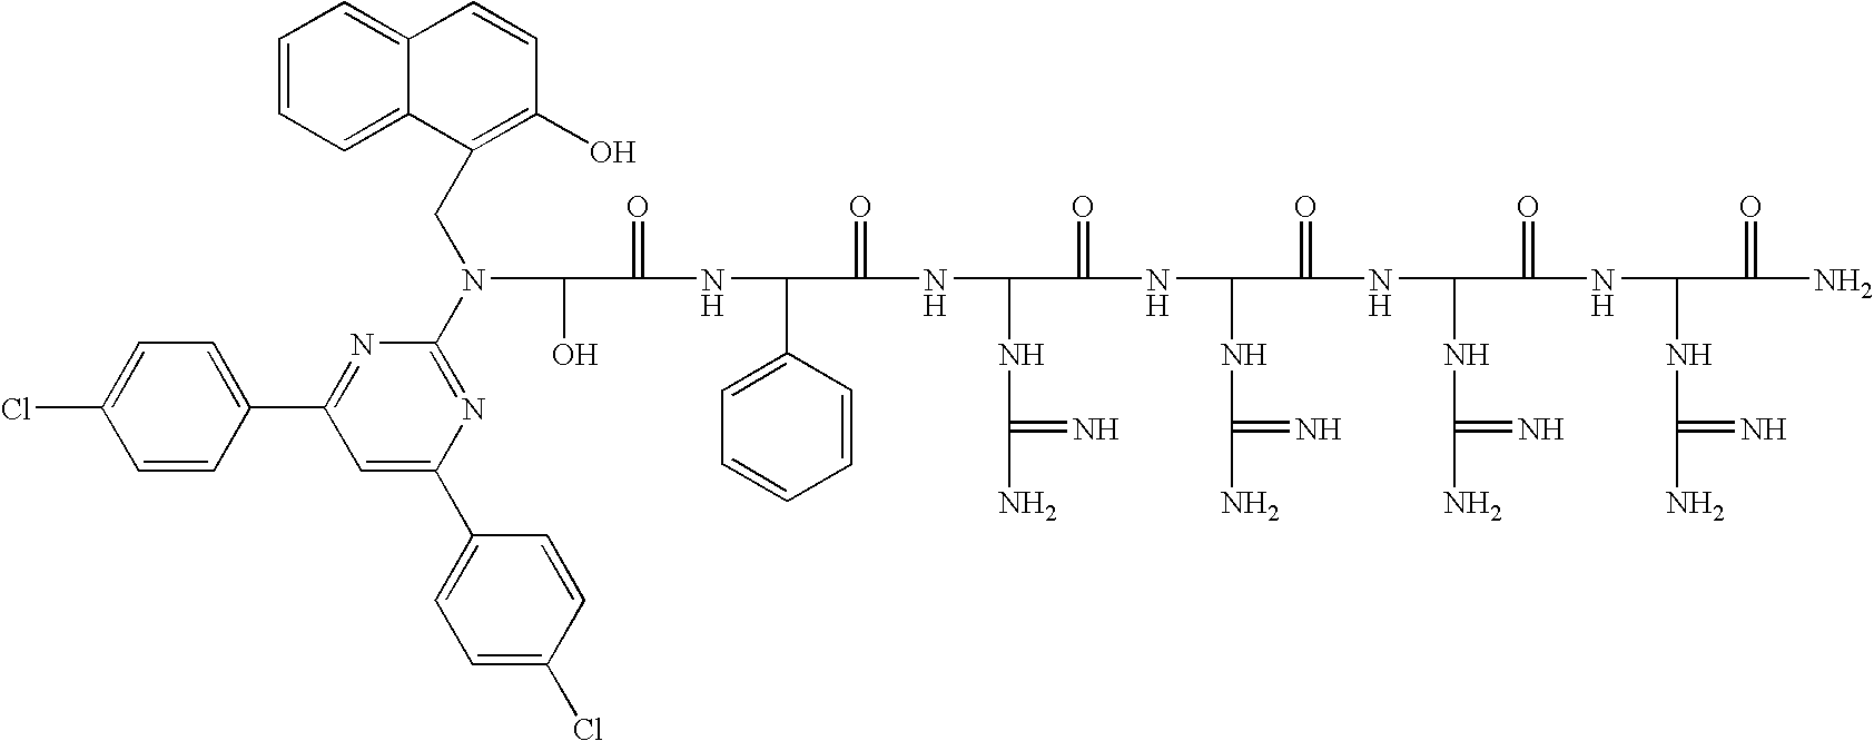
OC(C(=O)NC(C1=CC=CC=C1)C(=O)NC(NC(N)=N)C(=O)NC(NC(N)=N)C(=O)NC(NC(N)=N)C(=O)NC(NC(N)=N)C(=O)N)N(CC1=C(O)C=CC2=CC=CC=C21)C1=NC(C2=CC=C(Cl)C=C2)=CC(C2=CC=C(Cl)C=C2)=N1
